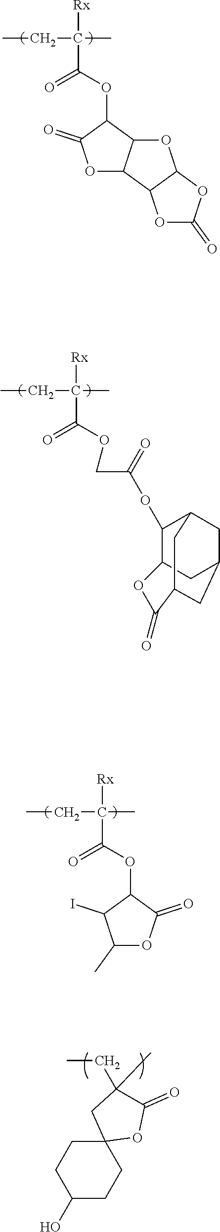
CCC(C)([Rx])C(OCC(=O)OC1C2CC3CC1CC(C3)C(=O)O2)=O.CCC(C)([Rx])C(OC1C(I)C(C)OC1=O)=O.CCC1(C)C(=O)OC2(CCC(O)CC2)C1.CCC(C)([Rx])C(OC1C(=O)OC2C1OC1C2OC(=O)O1)=O
